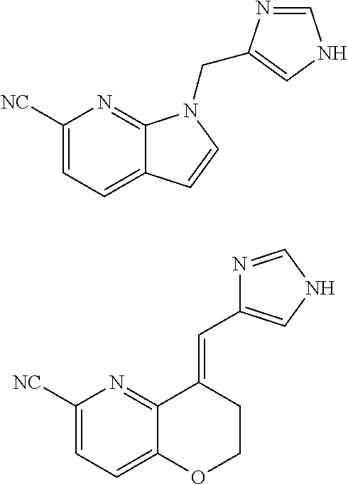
C1([NC])=CC=C2C(=N1)N(CC1=CNC=N1)C=C2.C1([NC])=CC=C2C(=N1)C(=CC1=CNC=N1)CCO2
